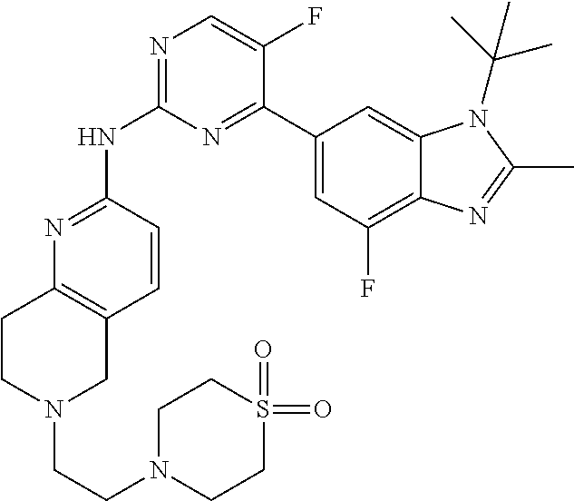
N1=C(NC2=NC=C(F)C(C3=CC(F)=C4C(=C3)N(C(C)(C)C)C(C)=N4)=N2)C=CC2=C1CCN(CCN1CCS(=O)(=O)CC1)C2
